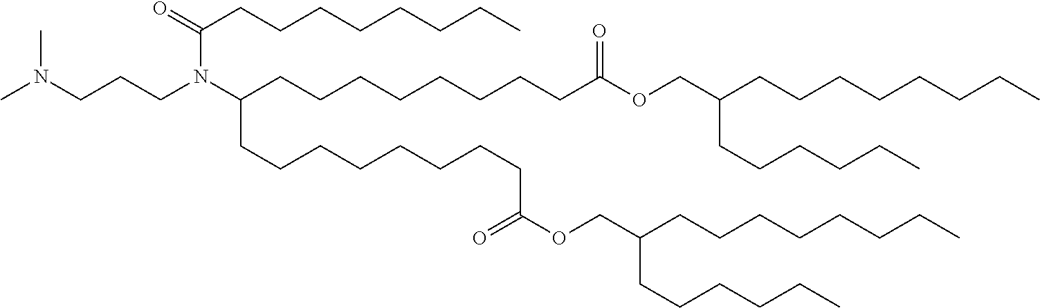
CN(CCCN(C(CCCCCCCCC(=O)OCC(CCCCCCCC)CCCCCC)CCCCCCCCC(OCC(CCCCCCCC)CCCCCC)=O)C(CCCCCCCC)=O)C
